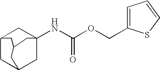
C12CC3CC(NC(=O)OCC4=CC=CS4)(C1)CC(C2)C3
